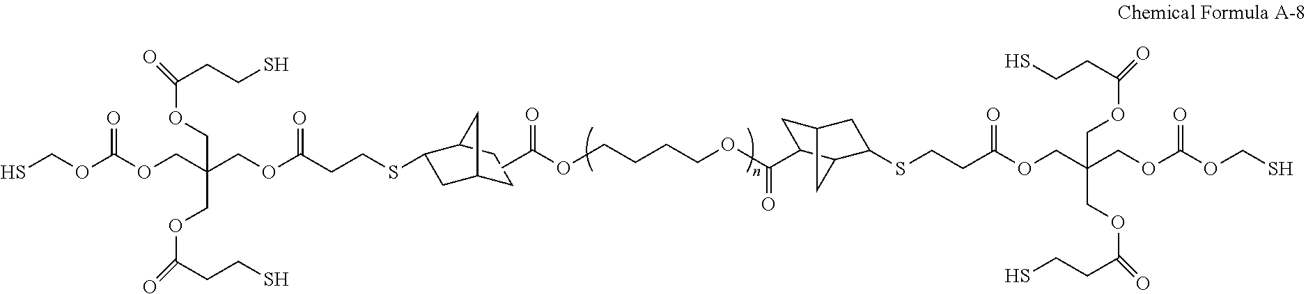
C1C2CC(SCCC(OCC(COC(OCS)=O)(COC(=O)CCS)COC(=O)CCS)=O)C(C1)C2.CC(OCCCCOC(C1CC2CC(SCCC(OCC(COC(OCS)=O)(COC(=O)CCS)COC(=O)CCS)=O)C1C2)=O)=O
